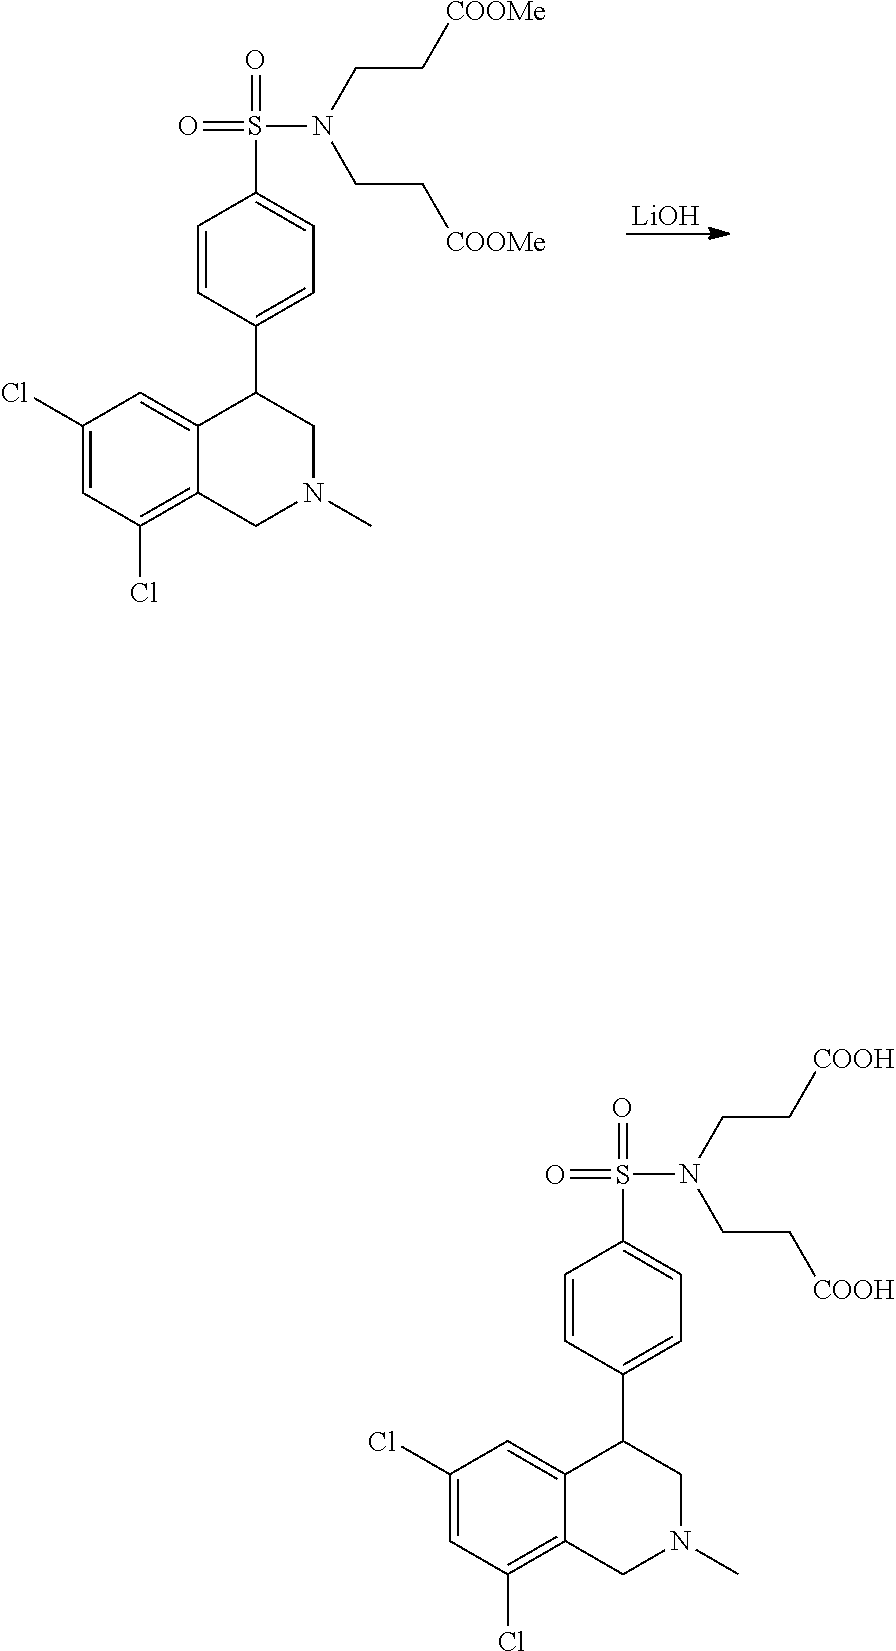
C1(Cl)=CC(Cl)=C2C(=C1)C(C1=CC=C(S(=O)(N(CC[COOMe])CC[COOMe])=O)C=C1)CN(C)C2.[LiOH].C1(Cl)=CC(Cl)=C2C(=C1)C(C1=CC=C(S(=O)(N(CC[COOH])CC[COOH])=O)C=C1)CN(C)C2
